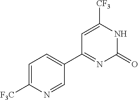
C1(C2=CC=C([F3C])N=C2)=NC(=O)NC([CF3])=C1
